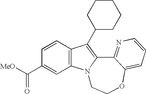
[MeO]C(C1=CC2=C(C=C1)C(C1CCCCC1)=C1N2CCOC2=CC=CN=C12)=O
